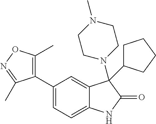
C1(C2=CC=C3C(=C2)C(N2CCN(C)CC2)(C2CCCC2)C(=O)N3)=C(C)ON=C1C
